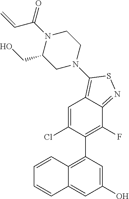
C1=CC2=C(C3=C(F)C4=NSC(N5CCN(C(=O)C=C)C(CO)C5)=C4C=C3Cl)C=C(O)C=C2C=C1
